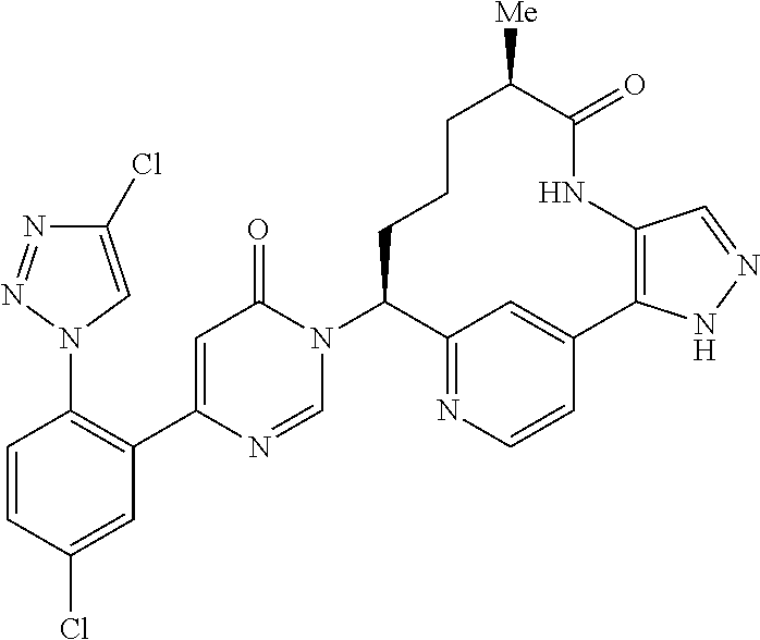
N1=NN(C2=C(C3=CC(=O)N(C4C5=NC=CC(=C5)C5=C(NC(=O)C([Me])CCC4)C=NN5)C=N3)C=C(Cl)C=C2)C=C1Cl
